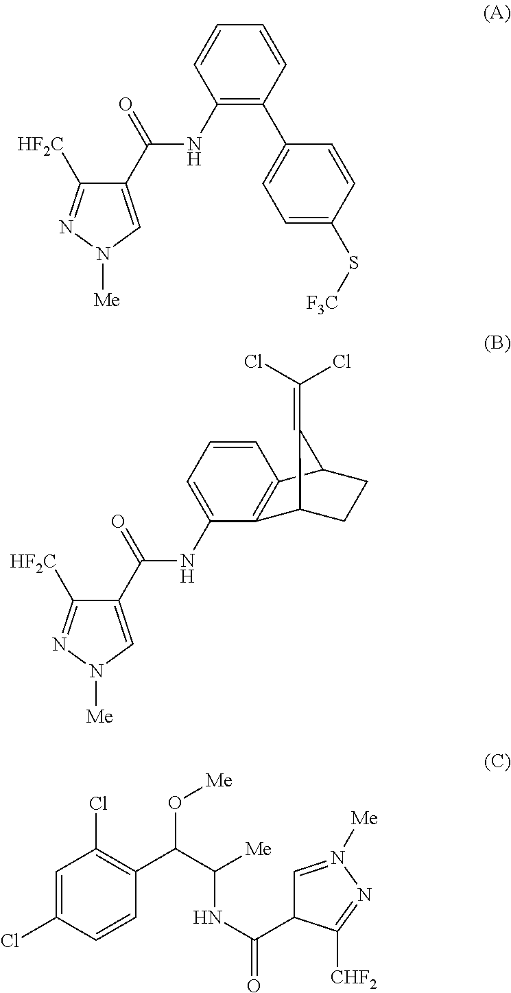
C1(C(NC2=C(C3=CC=C(S[F3C])C=C3)C=CC=C2)=O)=CN([Me])N=C1[HF2C].C1(C(NC2=CC=CC3=C2C2CCC3C2=C(Cl)Cl)=O)=CN([Me])N=C1[HF2C].C1=C(Cl)C=CC(C(C([Me])NC(=O)C2C=N([Me])N=C2[CHF2])O[Me])=C1Cl
